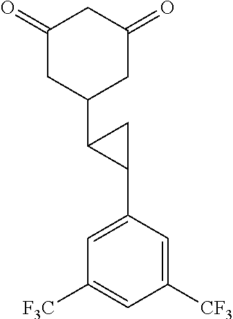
C1(=O)CC(=O)CC(C2C(C3=CC([F3C])=CC([CF3])=C3)C2)C1
